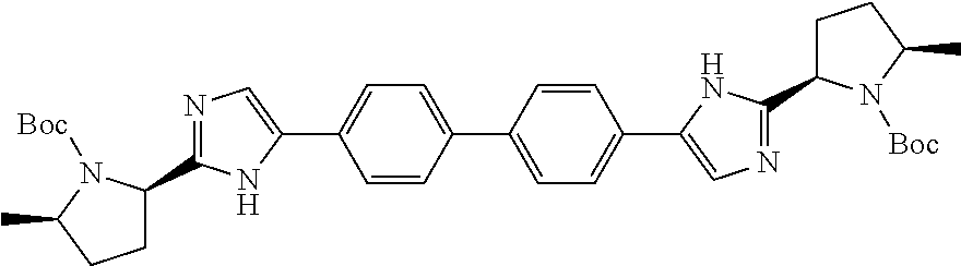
C1(C2CCC(C)N2[Boc])=NC=C(C2=CC=C(C3=CC=C(C4=CN=C(C5CCC(C)N5[Boc])N4)C=C3)C=C2)N1
